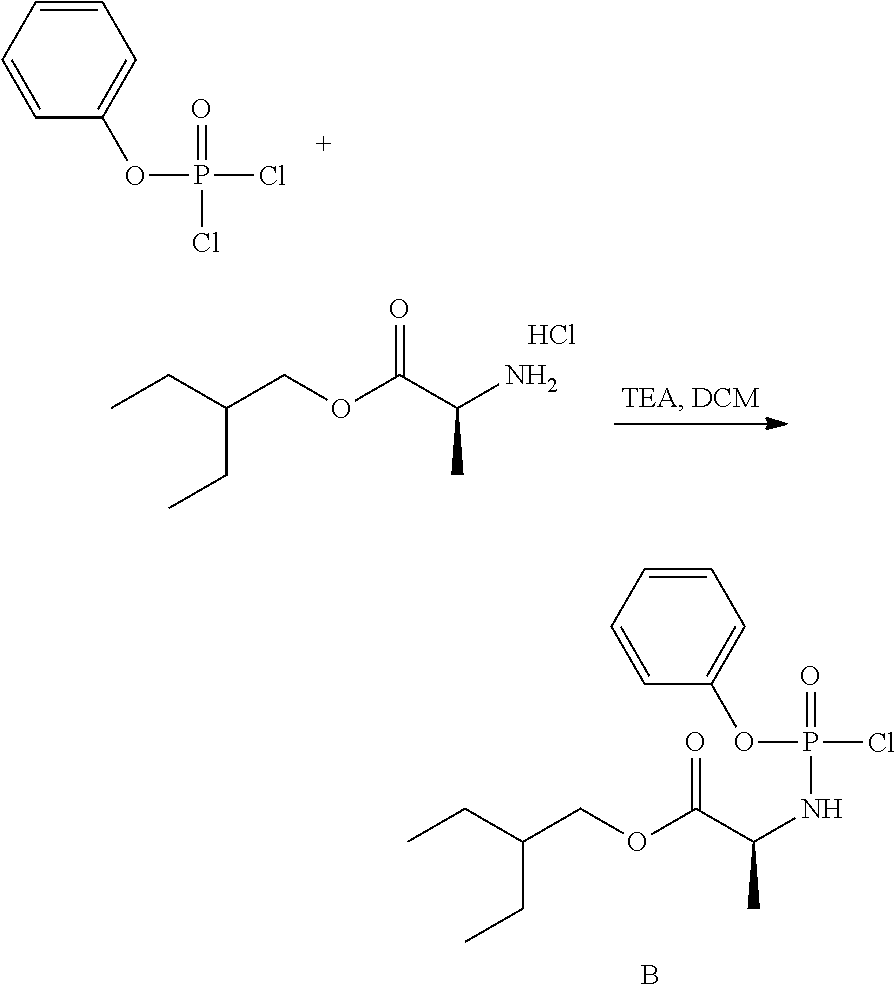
C1=CC=CC(OP(Cl)(=O)Cl)=C1.C(COC(C(N)C)=O)(CC)CC.Cl.C1=CC=CC(OP(Cl)(=O)NC(C)C(OCC(CC)CC)=O)=C1.B
